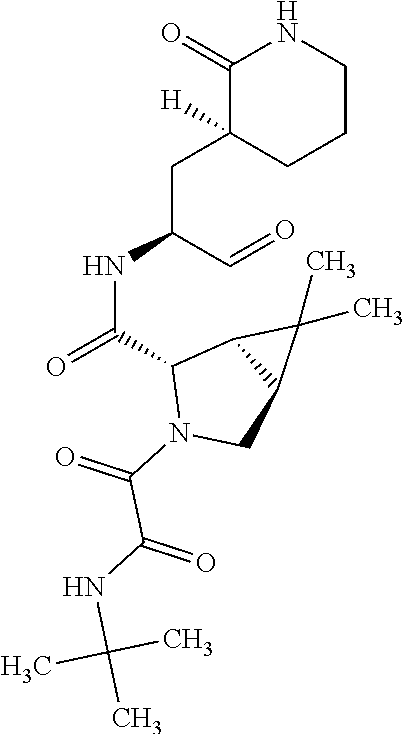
C1(=O)C(CC(NC(=O)C2N(C(=O)C(NC(C)(C)C)=O)CC3C2C3(C)C)C=O)([H])CCCN1
